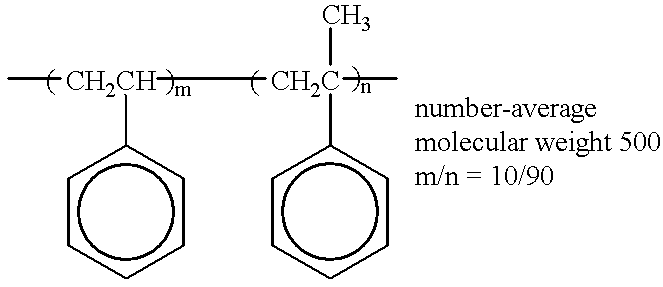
c1ccccc1[CH2CH](C)C[CH2C](c1ccccc1)(C)C
